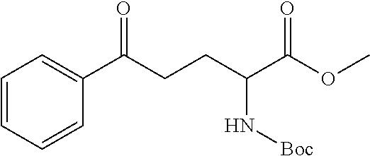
C1=CC=CC(C(CCC(C(OC)=O)N[Boc])=O)=C1
